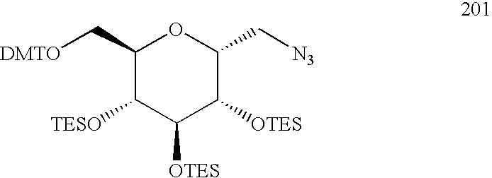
C1(C[DMTO])C([TESO])C([OTES])C([OTES])C(C[N3])O1
